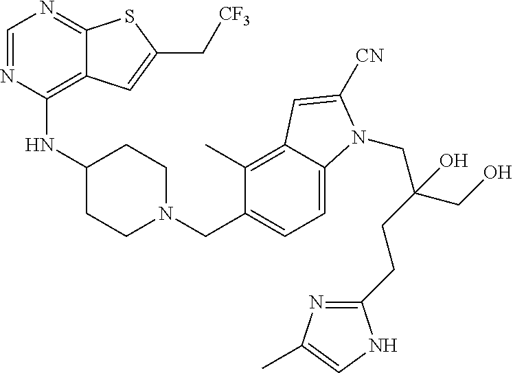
C1=NC(NC2CCN(CC3=CC=C4C(=C3C)C=C([CN])N4CC(CO)(O)CCC3=NC(C)=CN3)CC2)=C2C(=N1)SC(C[CF3])=C2
